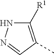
C1([R1])=C(C)C=NN1
